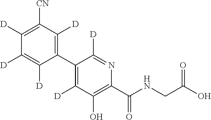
C1(C2=C([D])C(O)=C(C(NCC(O)=O)=O)N=C2[D])=C([D])C([CN])=C([D])C([D])=C1[D]
